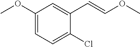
C1(OC)=CC=C(Cl)C(C=COC)=C1
